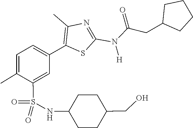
C(N(C1=NC(C)=C(C2=CC=C(C)C(S(=O)(NC3CCC(CO)CC3)=O)=C2)S1)[H])(=O)CC1CCCC1
